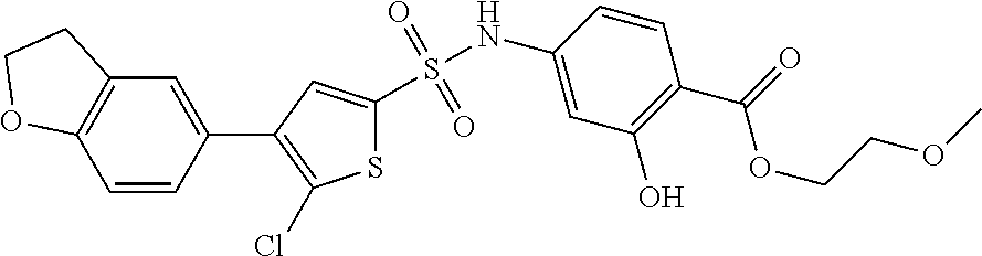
S1C(S(NC2=CC(O)=C(C(=O)OCCOC)C=C2)(=O)=O)=CC(C2=CC3=C(C=C2)OCC3)=C1Cl
